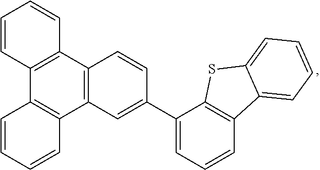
C1=CC2=C(C=C1)C1=C(C3=C2C=CC=C3)C=C(C2=CC=CC3=C2SC2=CC=CC=C32)C=C1
